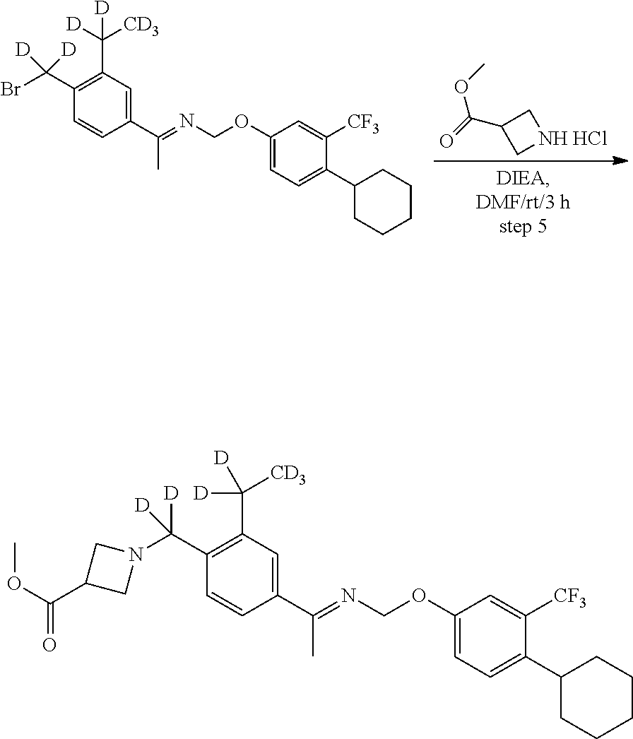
COC(=O)C1C[NH HCl]C1.C1=C(OCN=C(C2=CC(C([CD3])([D])[D])=C(C(Br)([D])[D])C=C2)C)C=C([CF3])C(C2CCCCC2)=C1.C1=C(OCN=C(C2=CC(C([CD3])([D])[D])=C(C(N3CC(C(OC)=O)C3)([D])[D])C=C2)C)C=C([CF3])C(C2CCCCC2)=C1
